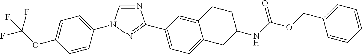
C1=CC(N2C=NC(C3=CC=C4C(=C3)CCC(NC(OCC3=CC=CC=C3)=O)C4)=N2)=CC=C1OC(F)(F)F
